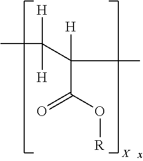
C(C(O[R])=O)(C(C)([H])[H])(C)[H]
